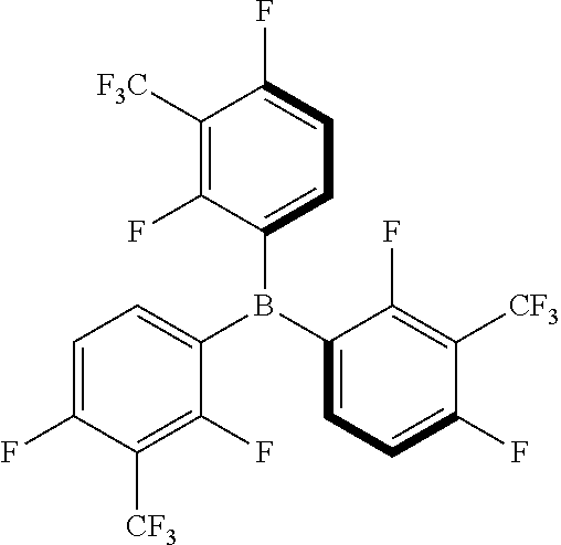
C1([F3C])=C(F)C(B(C2=CC=C(F)C([CF3])=C2F)C2=CC=C(F)C([CF3])=C2F)=CC=C1F
